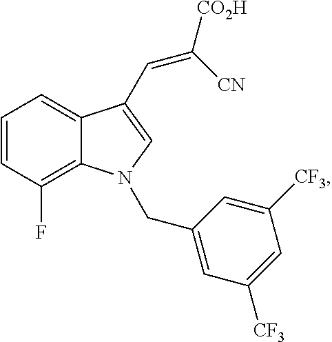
C1=CC(F)=C2C(=C1)C(C=C([CO2H])[CN])=CN2CC1=CC([CF3])=CC([CF3])=C1
